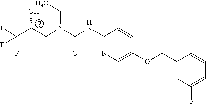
N(C(=O)NC1=NC=C(OCC2=CC(F)=CC=C2)C=C1)(CC)CC(C(F)(F)F)O
